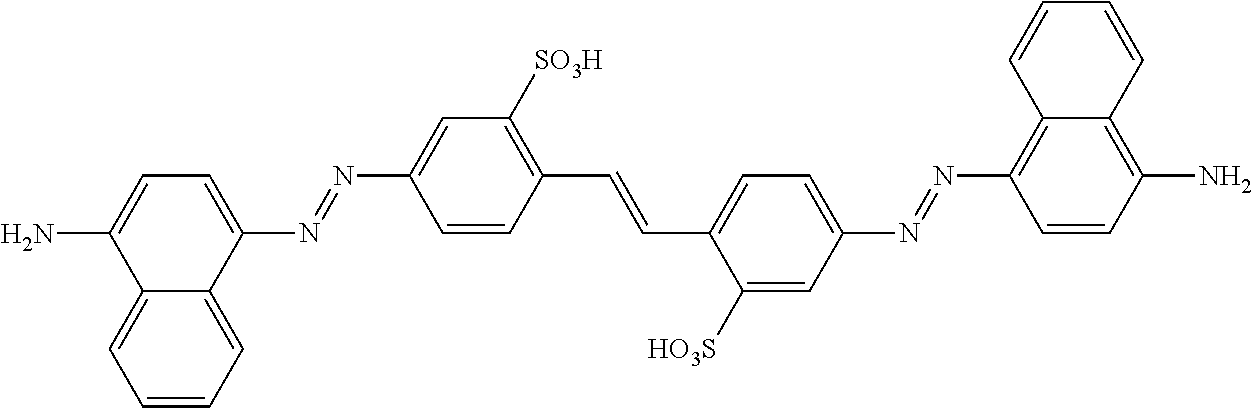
C1=CC(C=CC2=CC=C(N=NC3=C4C(=C(N)C=C3)C=CC=C4)C=C2[HO3S])=C([SO3H])C=C1N=NC1=CC=C(N)C2=CC=CC=C12
